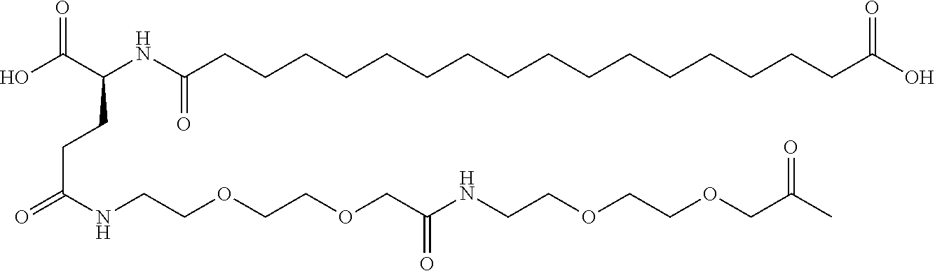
C(=O)(NC(CCC(=O)NCCOCCOCC(NCCOCCOCC(=O)C)=O)C(O)=O)CCCCCCCCCCCCCCCCC(=O)O
